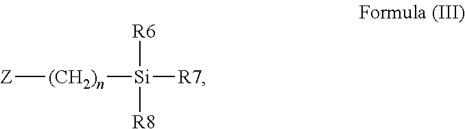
[Z][(CH2)n][Si]([R7])([R6])[R8]
